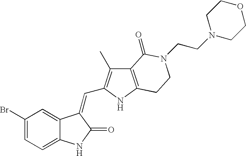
C1=C(Br)C=C2C(=C1)NC(=O)C2=CC1=C(C)C2=C(N1)CCN(CCN1CCOCC1)C2=O
